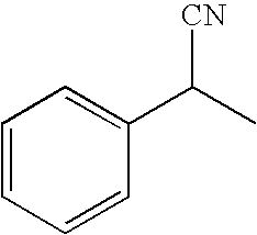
C1=CC=CC(C(C)[CN])=C1
